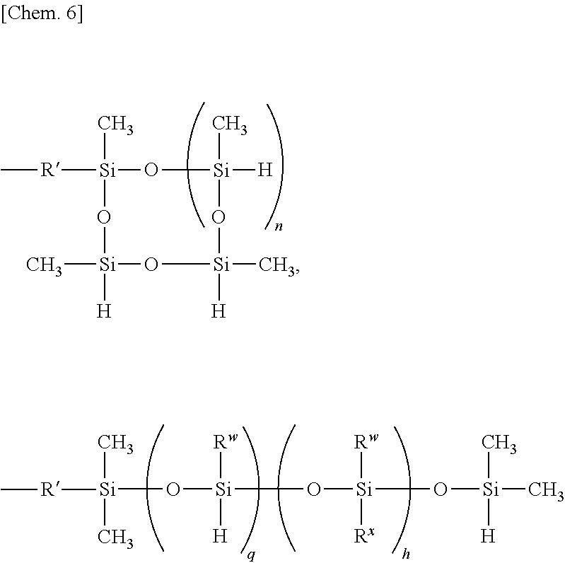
C[Si]1([R]C)O[Si]([H])(C)O[Si](C)([H])O[Si]([H])(C)O1.[Si](O[Si](O[Si](O[Si](C)(C)[H])([Rw])[Rx])([Rw])[H])([R]C)(C)C
